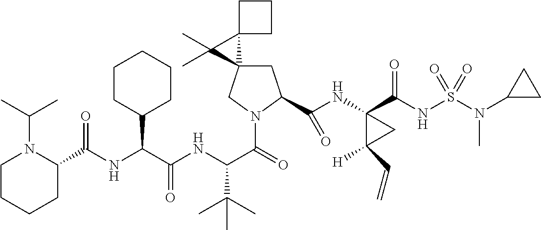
C1C2(CN(C(=O)C(NC(C(NC(C3N(C(C)C)CCCC3)=O)C3CCCCC3)=O)C(C)(C)C)C1C(NC1(C(NS(N(C3CC3)C)(=O)=O)=O)C([H])(C=C)C1)=O)C1(C2(C)C)CCC1
